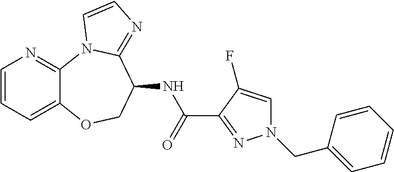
C1=CC=C2C(=N1)N1C(=NC=C1)C(NC(C1=NN(CC3=CC=CC=C3)C=C1F)=O)CO2
